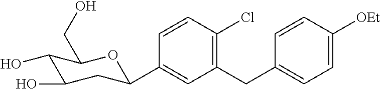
C1(CC2=CC=C([OEt])C=C2)=C(Cl)C=CC(C2CC(O)C(O)C(CO)O2)=C1
